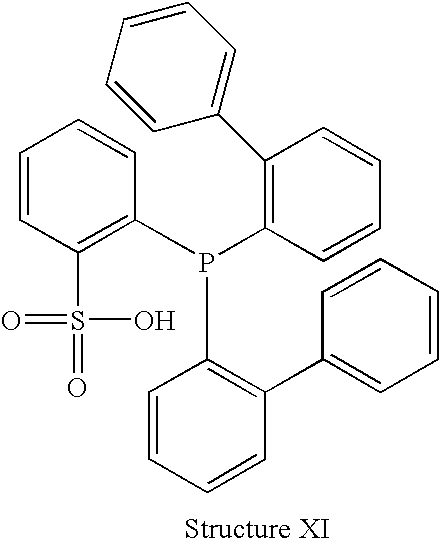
C1(S(=O)(=O)O)=C(P(C2=C(C3=CC=CC=C3)C=CC=C2)C2=C(C3=CC=CC=C3)C=CC=C2)C=CC=C1
